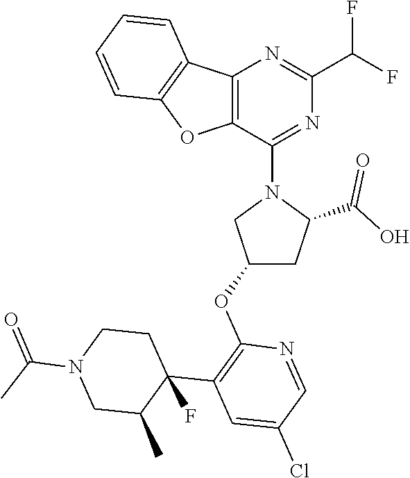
C12=C(C(N3CC(OC4=C(C5(F)C(C)CN(C(C)=O)CC5)C=C(Cl)C=N4)CC3C(O)=O)=NC(C(F)F)=N1)OC1=C2C=CC=C1
